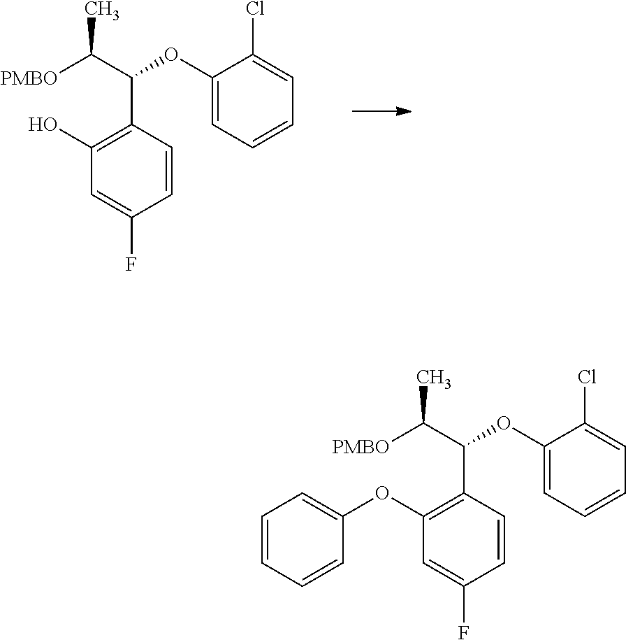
C1(OC(C([PMBO])C)C2=C(O)C=C(F)C=C2)=CC=CC=C1Cl.C1(OC(C([PMBO])C)C2=C(OC3=CC=CC=C3)C=C(F)C=C2)=CC=CC=C1Cl
